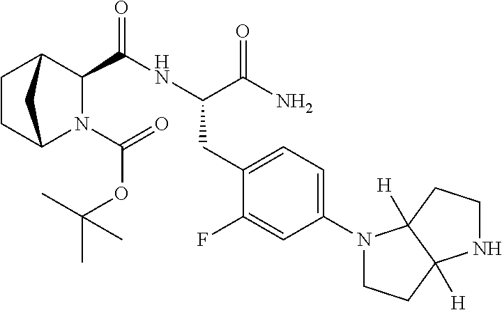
N1(C(=O)OC(C)(C)C)C2CCC(C1C(NC(C(N)=O)CC1=CC=C(N3CCC4([H])C3([H])CCN4)C=C1F)=O)C2
